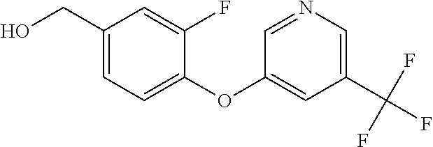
C1(CO)=CC=C(OC2=CC(C(F)(F)F)=CN=C2)C(F)=C1
